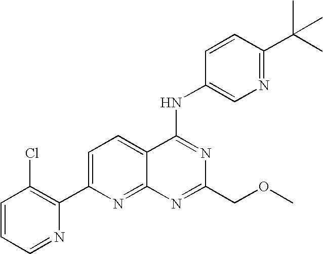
C1=CC=NC(C2=CC=C3C(=N2)N=C(COC)N=C3NC2=CN=C(C(C)(C)C)C=C2)=C1Cl
